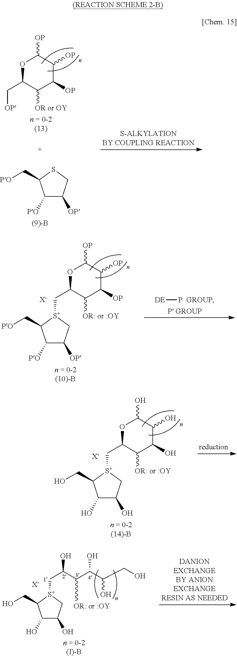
O1C(C[OP])C([OR or OY])C([OP])C([OP])C1[OP].C1([PO])C([OP])CSC1C[PO].[DE]P.[GROUP].[X-].C1([PO])C([OP])C[S+](CC2OC([OP])C([OP])C([OP])C2[OR: or :OY])C1C[PO].[X-].C1(O)C(O)C[S+](CC2OC(O)C(O)C(O)C2[OR: or :OY])C1CO.C1(O)C(O)C[S+](CC(O)C(C(C(CO)O)O)[OR: or :OY])C1CO.[X-].[n = 0-2(I)-B]
